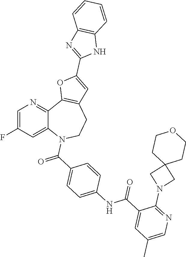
C1=C(F)C=C2C(=N1)C1=C(CCN2C(C2=CC=C(NC(C3=CC(C)=CN=C3N3CC4(C3)CCOCC4)=O)C=C2)=O)C=C(C2=NC3=C(N2)C=CC=C3)O1
